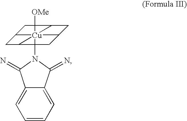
C1=CC=C2C(=C1)C(=N)N([Cu]([OMe])(C)(C)(C)C)C2=N
